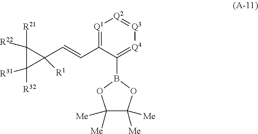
[Q1]1=C(C=CC2([R1])C([R21])([R22])C2([R32])[R31])C(B2OC([Me])([Me])C([Me])([Me])O2)=[Q4][Q3]=[Q2]1
